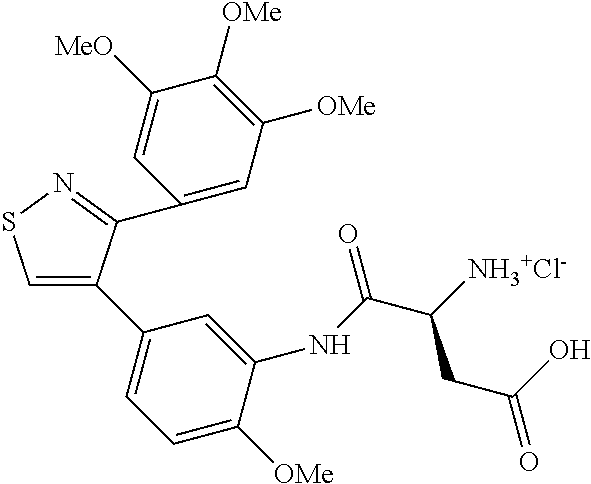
C1(C2=CSN=C2C2=CC([OMe])=C([OMe])C([MeO])=C2)=CC=C([OMe])C(NC(C([NH3+Cl-])CC(=O)O)=O)=C1
